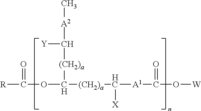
[R]C(OC([(CH2)a]C([A1]C(=O)O[W])[X])[(CH2)a]C([A2]C)[Y])=O
